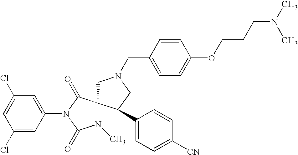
C1(Cl)=CC(N2C(=O)N(C)C3(C2=O)CN(CC2=CC=C(OCCCN(C)C)C=C2)CC3C2=CC=C([CN])C=C2)=CC(Cl)=C1
